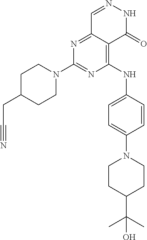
N1=C(N2CCC(CC#N)CC2)N=C2C(=C1NC1=CC=C(N3CCC(C(C)(O)C)CC3)C=C1)C(=O)NN=C2
